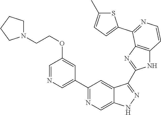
C1(C2=CN=CC(OCCN3CCCC3)=C2)=NC=C2C(=C1)C(C1=NC3=C(N1)C=CN=C3C1=CC=C(C)S1)=NN2
